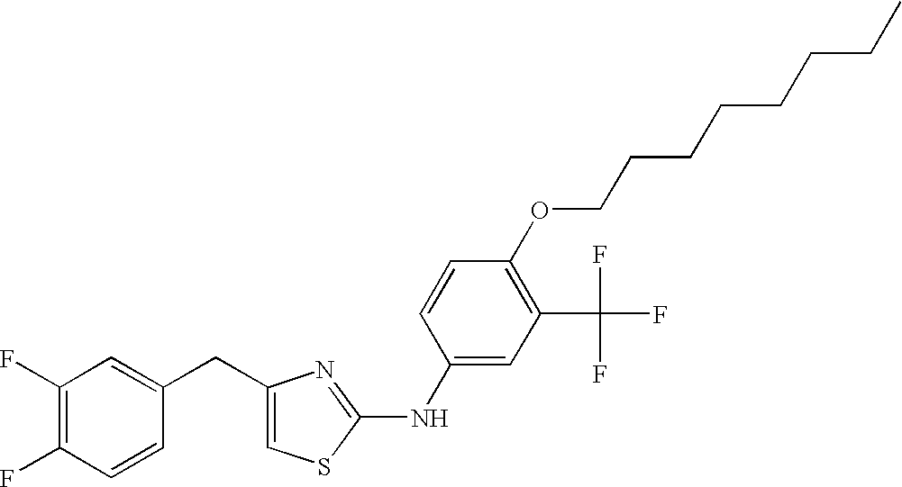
C1(CC2=CC(F)=C(F)C=C2)=CSC(NC2=CC(C(F)(F)F)=C(OCCCCCCCC)C=C2)=N1
